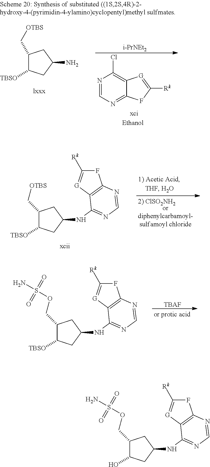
C1(C[OTBS])C([TBSO])CC(NC2=NC=NC3=C2[G]=C([Rk])F3)C1.[TBAF].C1([TBSO])CC(NC2=NC=NC3=C2[G]=C([Rk])F3)CC1COS(N)(=O)=O.C1(C[OTBS])C([TBSO])CC(N)C1.N1=CN=C2C(=C1Cl)[G]=C([Rk])F2.[i-PrNEt2].C1(O)CC(NC2=NC=NC3=C2[G]=C([Rk])F3)CC1COS(N)(=O)=O
